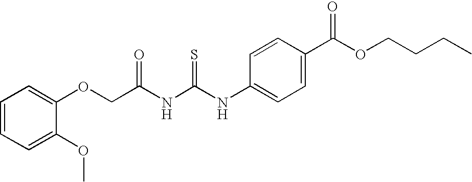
C(NC(NC1=CC=C(C(OCCCC)=O)C=C1)=S)(=O)COC1=CC=CC=C1OC
